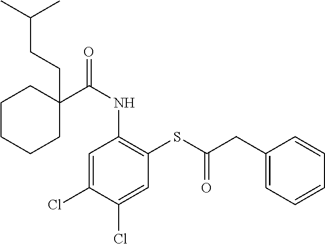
C1=C(Cl)C(Cl)=CC(SC(CC2=CC=CC=C2)=O)=C1NC(=O)C1(CCC(C)C)CCCCC1
